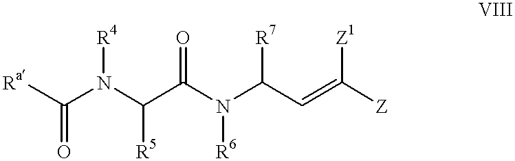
C(N(C(C=C([Z])[Z1])[R7])[R6])(=O)C([R5])N(C([Ra])=O)[R4]
